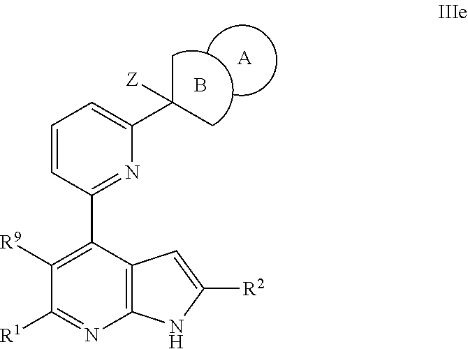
C1([R1])=NC2=C(C(C3=NC(C(C)(C)[Z])=CC=C3)=C1[R9])C=C([R2])N2.B.[A]
